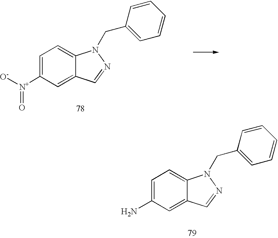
C1=C([N+]([O-])=O)C=C2C(=C1)N(CC1=CC=CC=C1)N=C2.C1=C(N)C=C2C(=C1)N(CC1=CC=CC=C1)N=C2
